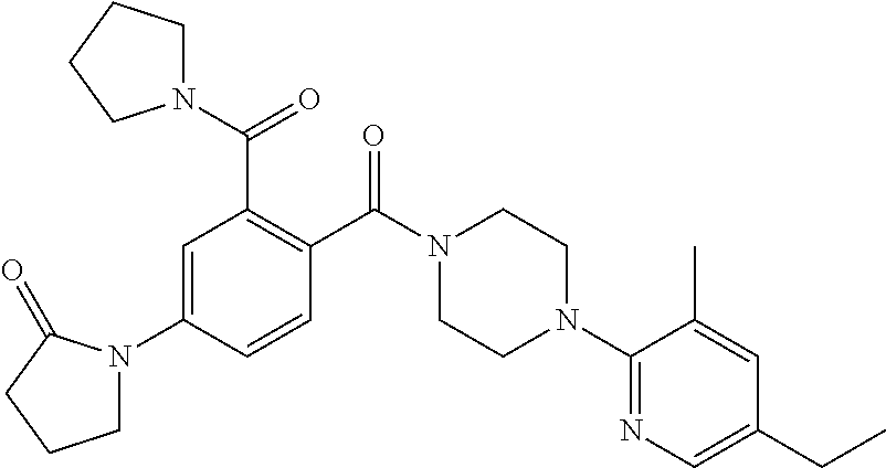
C1=C(N2CCCC2=O)C=CC(C(N2CCN(C3=NC=C(CC)C=C3C)CC2)=O)=C1C(N1CCCC1)=O
